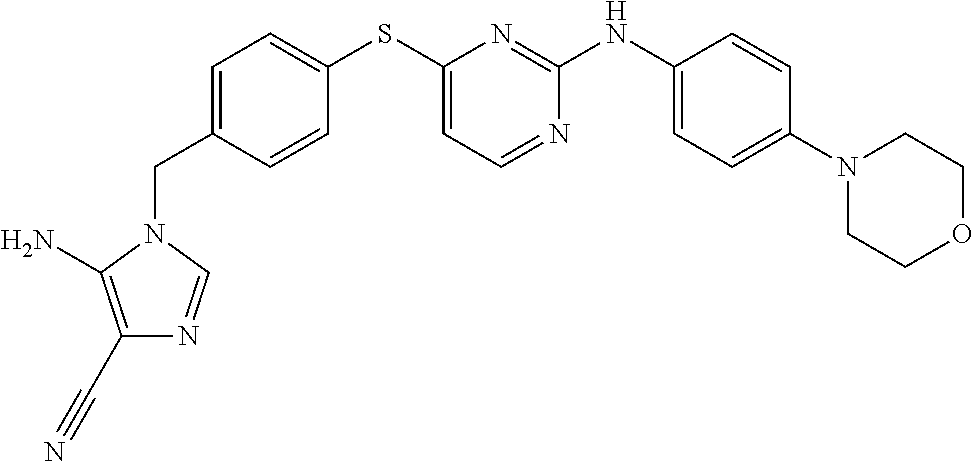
C1=C(CN2C=NC(C#N)=C2N)C=CC(SC2=CC=NC(NC3=CC=C(N4CCOCC4)C=C3)=N2)=C1
